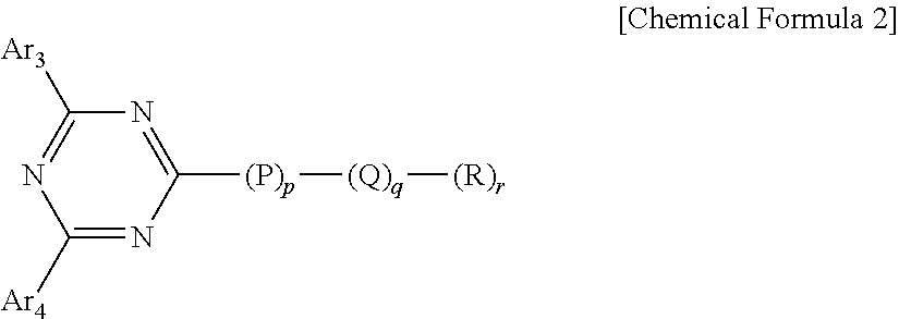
C1([Ar4])=NC([(P)p][(Q)q][(R)r])=NC([Ar3])=N1
